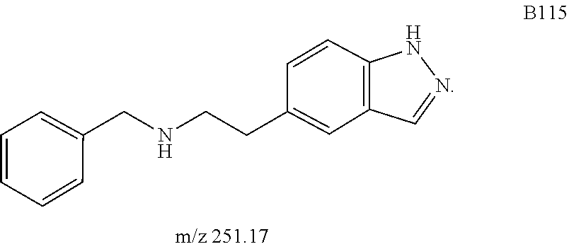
C1=CC=C(CNCCC2=CC3=C(NN=C3)C=C2)C=C1
